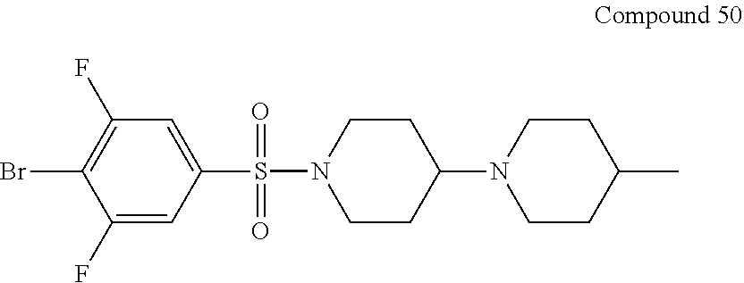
C1(F)=CC(S(N2CCC(N3CCC(C)CC3)CC2)(=O)=O)=CC(F)=C1Br
